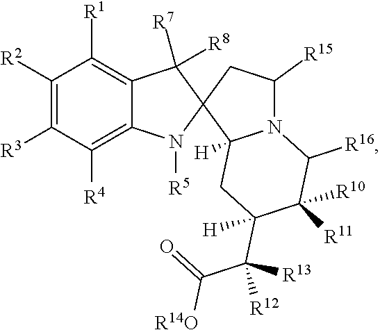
C1([R2])=C([R3])C([R4])=C2C(=C1[R1])C([R8])([R7])C1(N2[R5])C2([H])N(C([R15])C1)C([R16])C([R11])([R10])C(C(C(=O)[R14O])([R12])[R13])([H])C2
